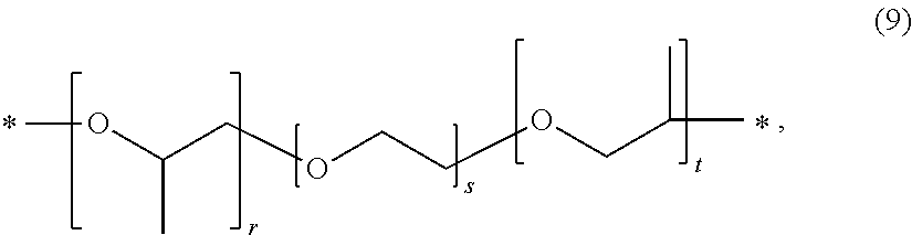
COC(COCCOCC(C)C)C
